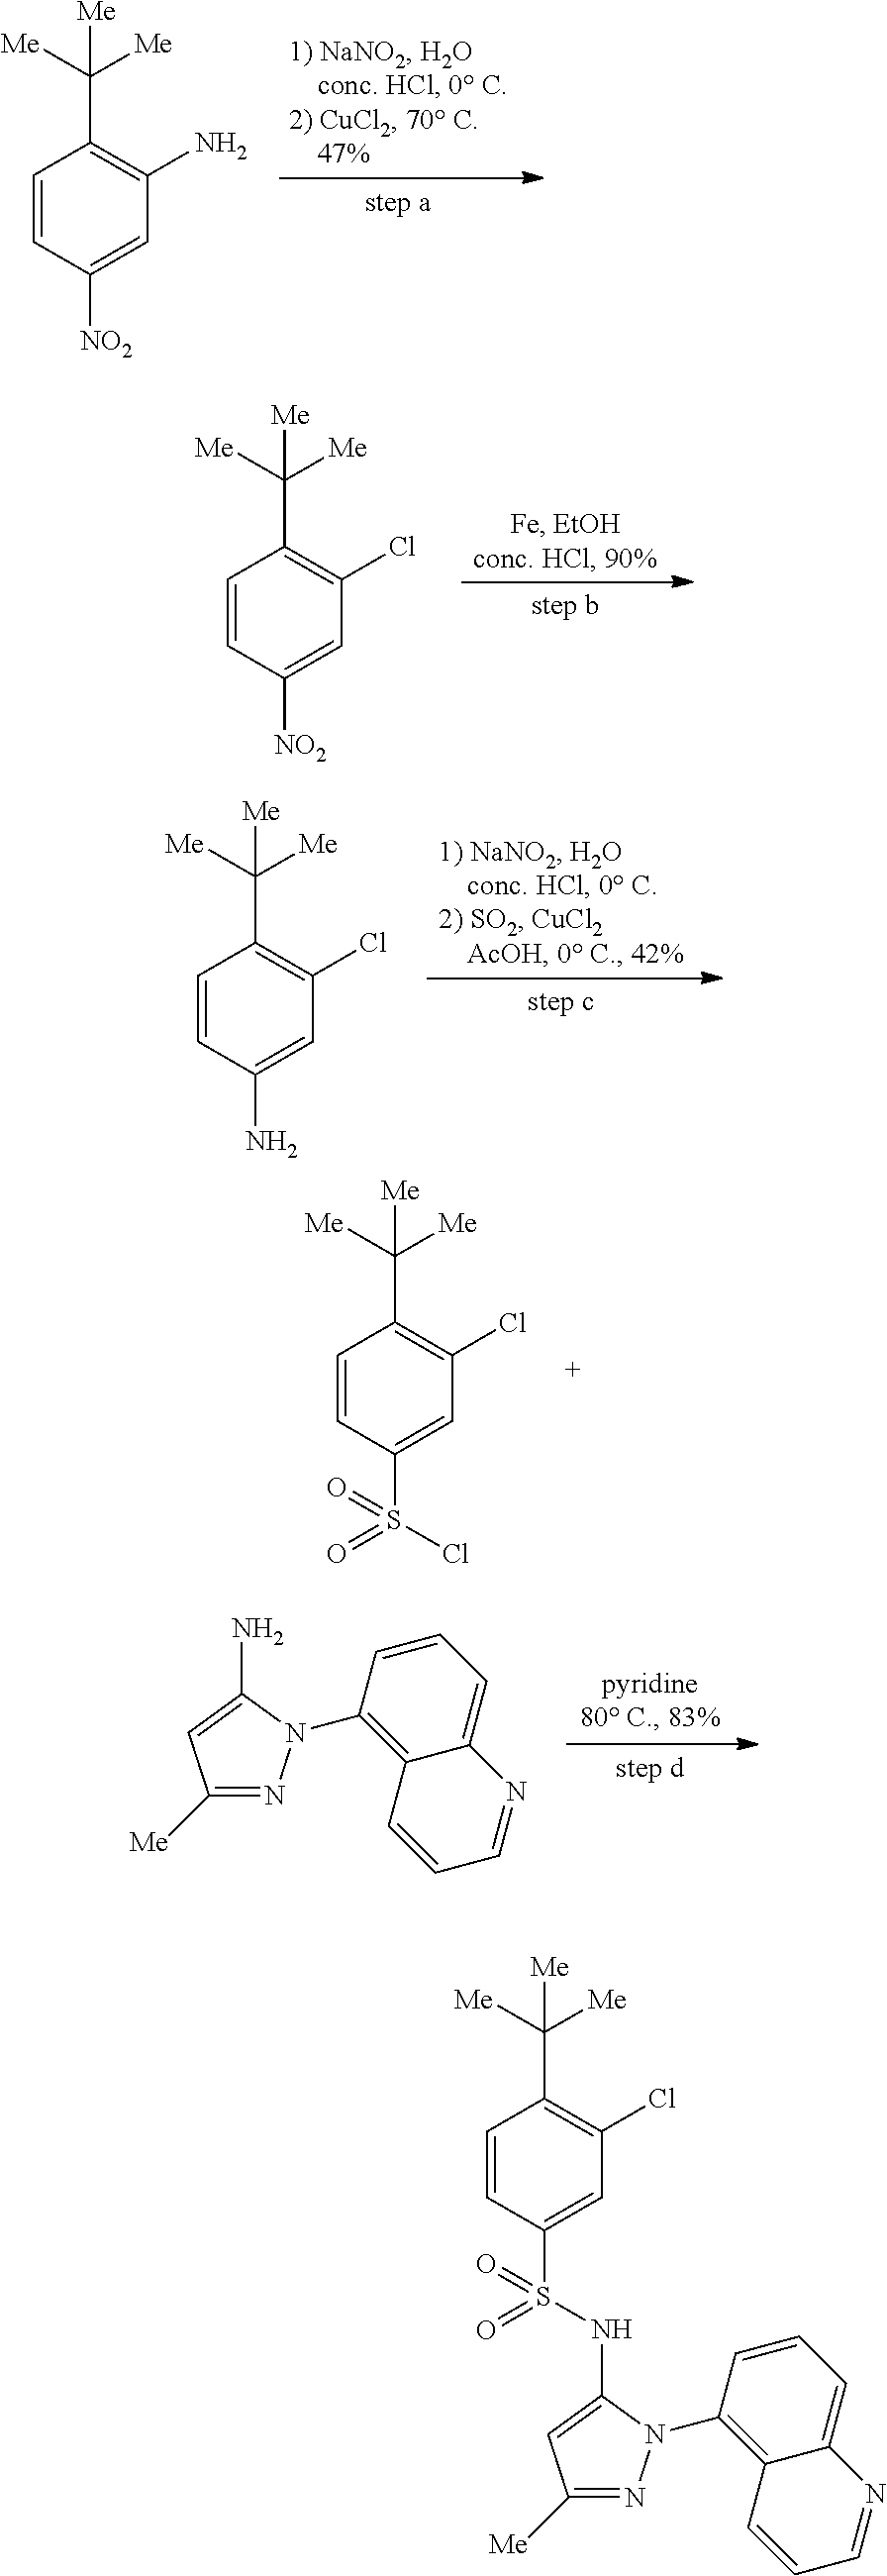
C1=CC([NO2])=CC(N)=C1C([Me])([Me])[Me].C1=CC([NO2])=CC(Cl)=C1C([Me])([Me])[Me].C1=CC(N)=CC(Cl)=C1C([Me])([Me])[Me].C1=CC(S(=O)(Cl)=O)=CC(Cl)=C1C([Me])([Me])[Me].C1([Me])=NN(C2=C3C(=CC=C2)N=CC=C3)C(N)=C1.C1([Me])=NN(C2=C3C(=CC=C2)N=CC=C3)C(NS(C2=CC(Cl)=C(C([Me])([Me])[Me])C=C2)(=O)=O)=C1
